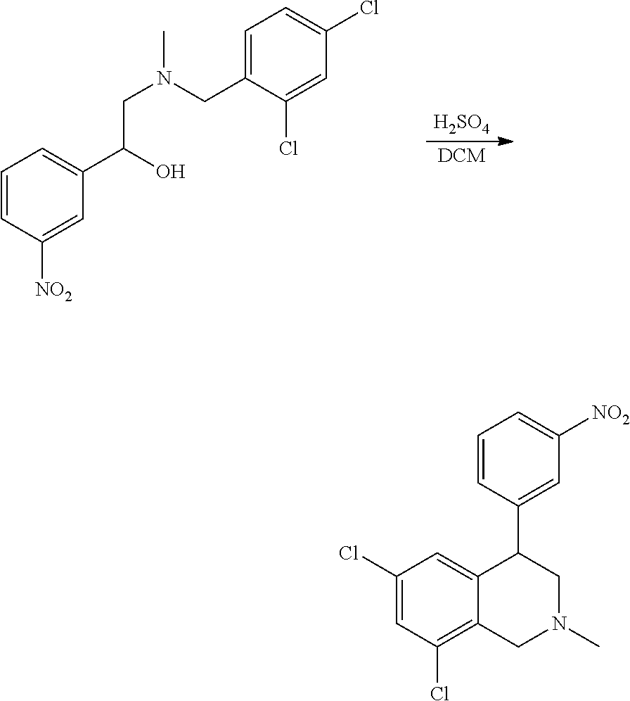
CN(CC1=CC=C(Cl)C=C1Cl)CC(C1=CC=CC([NO2])=C1)O.[H2SO4].[DCM].C1=C(Cl)C=C2C(C3=CC([NO2])=CC=C3)CN(C)CC2=C1Cl
